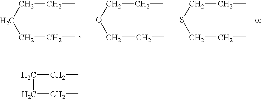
C(CCC)CCC.O(CCC)CCC.S(CCC)CCC.C(CC)CCC
